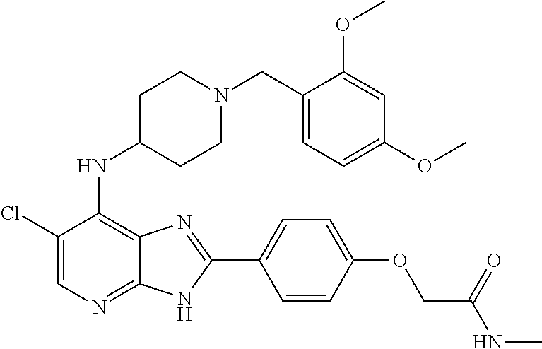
C1(Cl)=CN=C2C(=C1NC1CCN(CC3=CC=C(OC)C=C3OC)CC1)N=C(C1=CC=C(OCC(NC)=O)C=C1)N2
